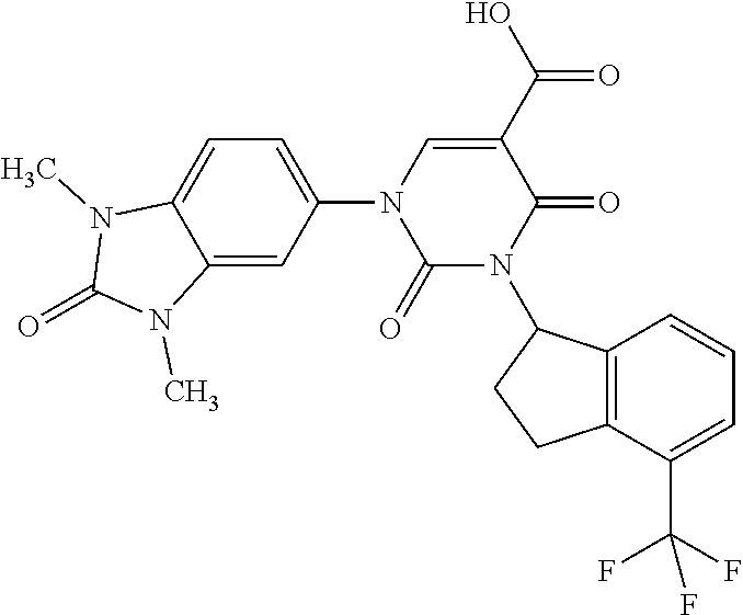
C1(N2C(=O)N(C3C4=C(CC3)C(C(F)(F)F)=CC=C4)C(=O)C(C(O)=O)=C2)=CC=C2C(=C1)N(C)C(=O)N2C
